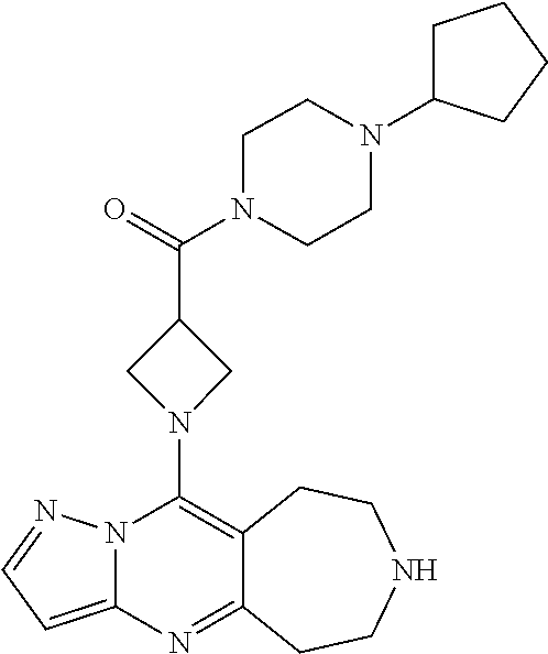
C12=C(N3CC(C(=O)N4CCN(C5CCCC5)CC4)C3)N3C(=CC=N3)N=C1CCNCC2
